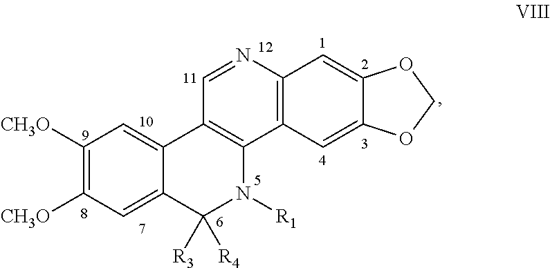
C1([CH3O])=C([CH3O])C=C2C(=C1)C1=C(N([R1])C2([R3])[R4])C2=C(N=C1)C=C1C(=C2)OCO1
